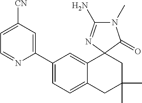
C1=NC(C2=CC=C3C(=C2)C2(CC(C)(C)C3)C(=O)N(C)C(N)=N2)=CC([CN])=C1
